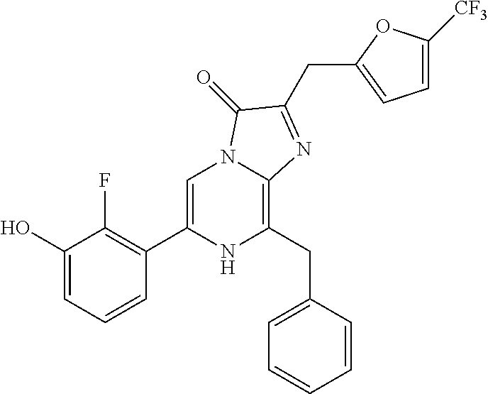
C1(O)=CC=CC(C2=CN3C(=C(CC4=CC=CC=C4)N2)N=C(CC2=CC=C([CF3])O2)C3=O)=C1F
